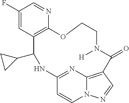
C1(F)=CC2=C(N=C1)OCCN([H])C(=O)C1=C3N(C=CC(=N3)NC2C2CC2)N=C1
